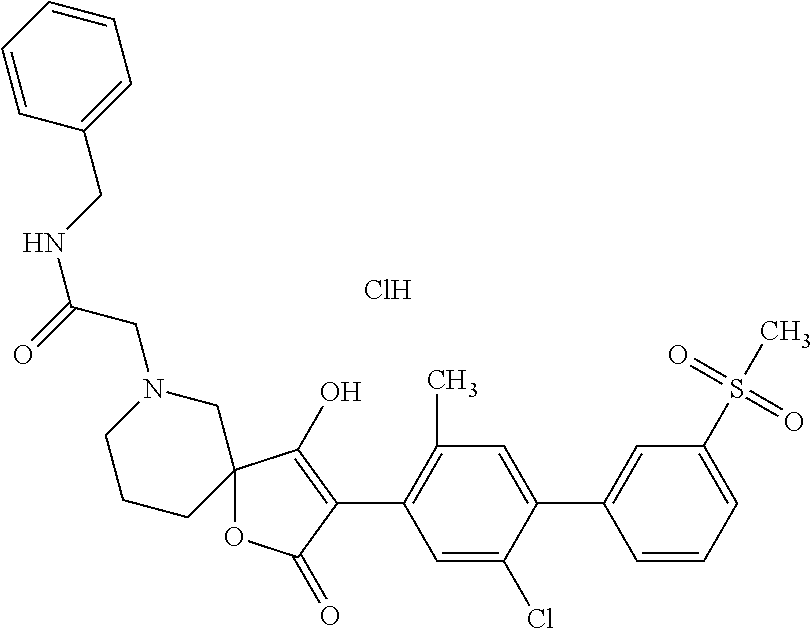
C12(OC(=O)C(C3=C(C)C=C(C4=CC(S(C)(=O)=O)=CC=C4)C(Cl)=C3)=C1O)CN(CC(NCC1=CC=CC=C1)=O)CCC2.Cl
